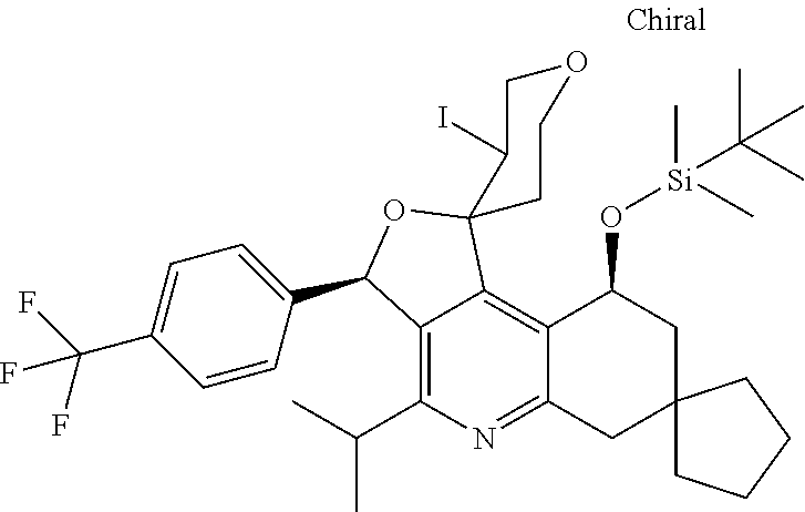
C12=C(C(C)C)N=C3C(=C1C1(OC2C2=CC=C(C(F)(F)F)C=C2)C(I)COCC1)C(O[Si](C)(C(C)(C)C)C)CC1(C3)CCCC1
